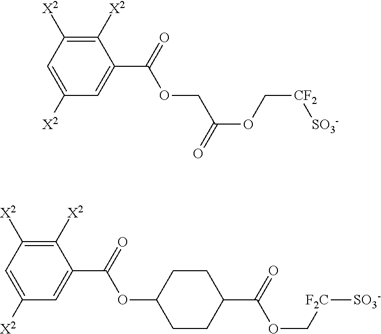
C1=C([X2])C=C(C(=O)OCC(OC[CF2][SO3-])=O)C([X2])=C1[X2].C1=C([X2])C=C(C(=O)OC2CCC(C(OC[F2C][SO3-])=O)CC2)C([X2])=C1[X2]
